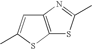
C12=C(SC(C)=C1)SC(C)=N2
